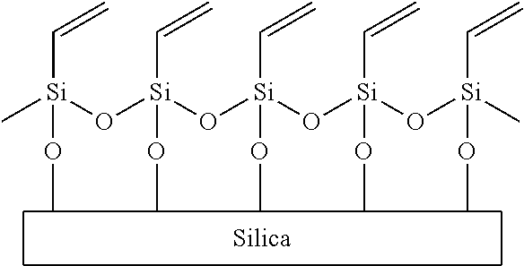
C[Si](O[Si](O[Si](O[Si](O[Si](C)(C=C)OC)(C=C)OC)(C=C)OC)(C=C)OC)(C=C)OC
